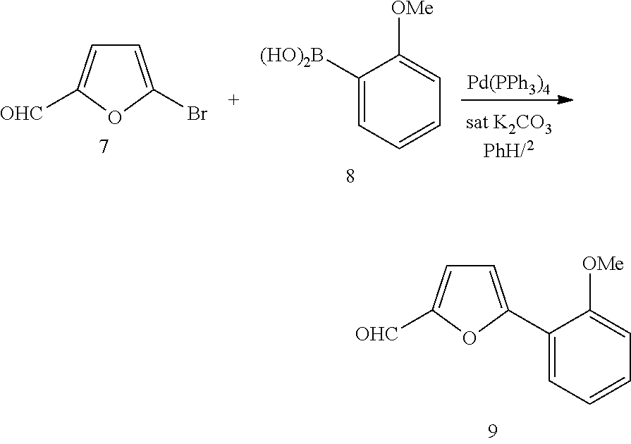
C1=C(Br)OC([OHC])=C1.C1([(HO)2B])=CC=CC=C1[OMe].[Pd(PPh3)4].C1=C(C2=CC=C([OHC])O2)C([OMe])=CC=C1
